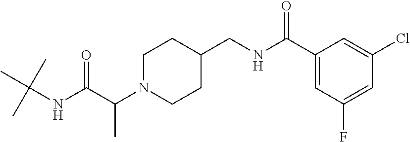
C1N(C(C(NC(C)(C)C)=O)C)CCC(CNC(C2=CC(F)=CC(Cl)=C2)=O)C1
